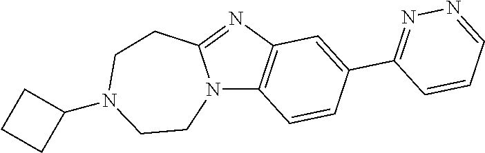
C12=C(C=CC(C3=NN=CC=C3)=C1)N1C(=N2)CCN(C2CCC2)CC1
